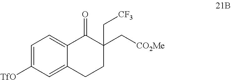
[TfO]C1=CC=C2C(=C1)CCC(C[CO2Me])(C[CF3])C2=O
